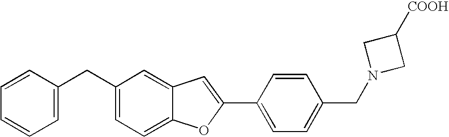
C1(CC2=CC=CC=C2)=CC=C2C(=C1)C=C(C1=CC=C(CN3CC([COOH])C3)C=C1)O2
